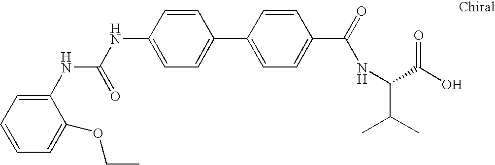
C1=C(NC(=O)NC2=CC=CC=C2OCC)C=CC(C2=CC=C(C(=O)NC(C(C)C)C(O)=O)C=C2)=C1
